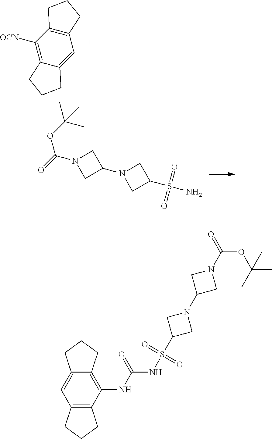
C1([OCN])=C2C(=CC3=C1CCC3)CCC2.C1N(C2CN(C(=O)OC(C)(C)C)C2)CC1S(N)(=O)=O.C12=C(NC(=O)NS(C3CN(C4CN(C(=O)OC(C)(C)C)C4)C3)(=O)=O)C3=C(C=C1CCC2)CCC3
